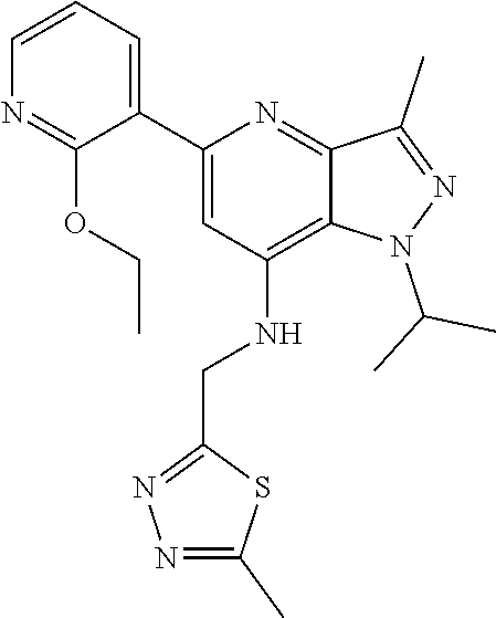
CCOC1=NC=CC=C1C1=CC(NCC2=NN=C(C)S2)=C2N(C(C)C)N=C(C)C2=N1
